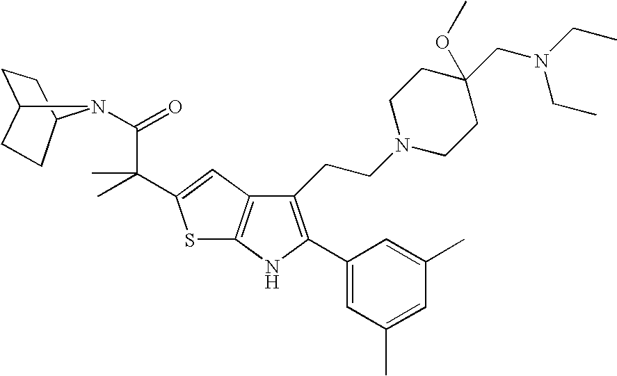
S1C2=C(C=C1C(C(=O)N1C3CCC1CC3)(C)C)C(CCN1CCC(CN(CC)CC)(OC)CC1)=C(C1=CC(C)=CC(C)=C1)N2
